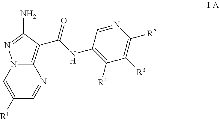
C1([R1])=CN2C(=C(C(NC3=C([R4])C([R3])=C([R2])N=C3)=O)C(N)=N2)N=C1
